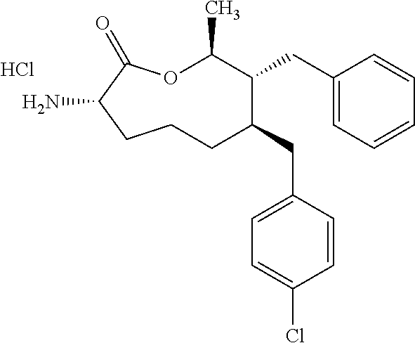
O1C(C)C(CC2=CC=CC=C2)C(CC2=CC=C(Cl)C=C2)CCCC(N)C1=O.Cl
